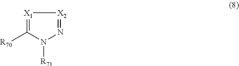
N1([R71])C([R70])=[X1][X2]=N1
